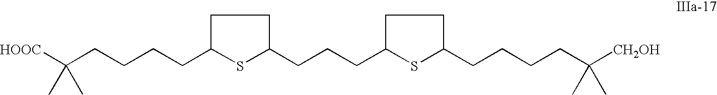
C(CCCCC1CCC(CCCC2CCC(CCCCC([CH2OH])(C)C)S2)S1)([HOOC])(C)C
